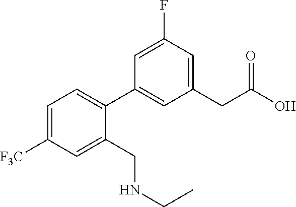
C1=C([F3C])C=C(CNCC)C(C2=CC(CC(O)=O)=CC(F)=C2)=C1
